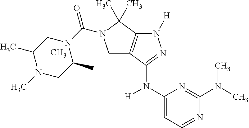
C1(N([H])C2=NN([H])C3=C2CN(C(N2CC(C)(C)N(C)CC2C)=O)C3(C)C)=CC=NC(N(C)C)=N1
